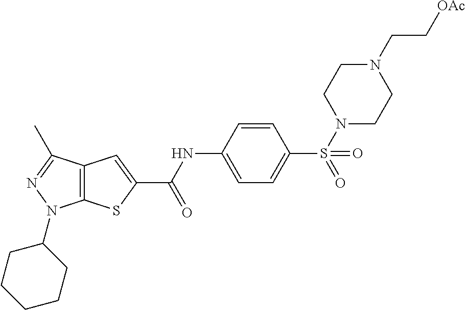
C12=C(C(C)=NN1C1CCCCC1)C=C(C(NC1=CC=C(S(N3CCN(CC[OAc])CC3)(=O)=O)C=C1)=O)S2
